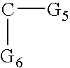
C([G5])[G6]
